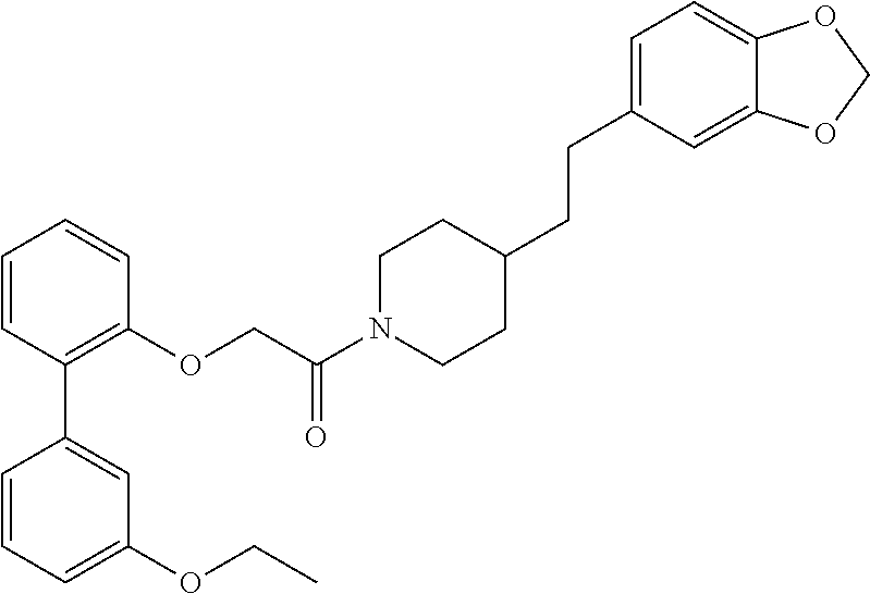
C1=CC(C2=CC(OCC)=CC=C2)=C(OCC(N2CCC(CCC3=CC=C4C(=C3)OCO4)CC2)=O)C=C1
